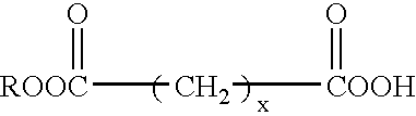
[ROOC](C[COOH]=O)=O
